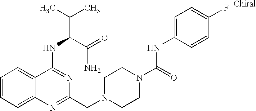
C1=CC=C2C(=C1)C(NC(C(=O)N)C(C)C)=NC(CN1CCN(C(=O)NC3=CC=C(F)C=C3)CC1)=N2
